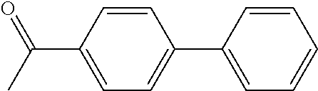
C1=C(C(C)=O)C=CC(C2=CC=CC=C2)=C1
